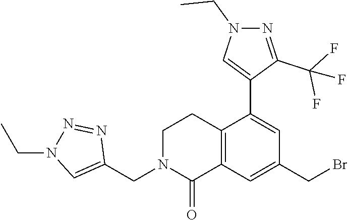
C1N(CC2=CN(CC)N=N2)C(=O)C2=C(C1)C(C1=CN(CC)N=C1C(F)(F)F)=CC(CBr)=C2
